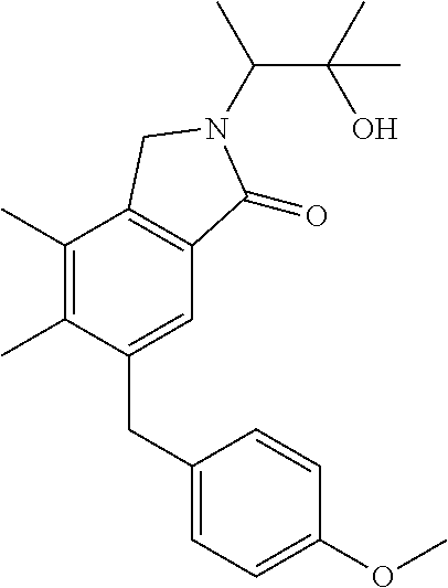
C(N1C(=O)C2=C(C(C)=C(C)C(CC3=CC=C(OC)C=C3)=C2)C1)(C(O)(C)C)C
